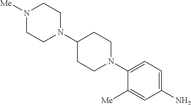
[Me]C1=CC(N)=CC=C1N1CCC(N2CCN([Me])CC2)CC1
